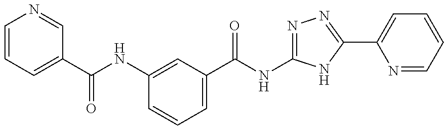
C1(C(NC2=NN=C(C3=CC=CC=N3)N2)=O)=CC=CC(NC(C2=CC=CN=C2)=O)=C1
